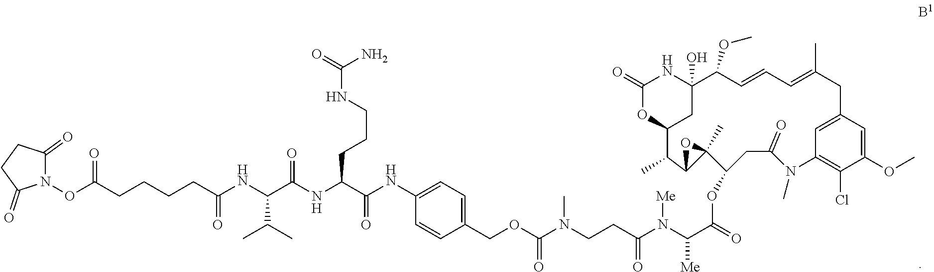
C1(OC)=CC2=CC(=C1Cl)N(C)C(=O)CC(OC(C(N(C(CCN(C)C(=O)OCC1=CC=C(NC(C(NC(C(NC(CCCCC(=O)ON3C(=O)CCC3=O)=O)C(C)C)=O)CCCNC(=O)N)=O)C=C1)=O)[Me])[Me])=O)C1(C)OC1C(C)C1OC(=O)NC(O)(C(OC)C=CC=C(C)C2)C1
